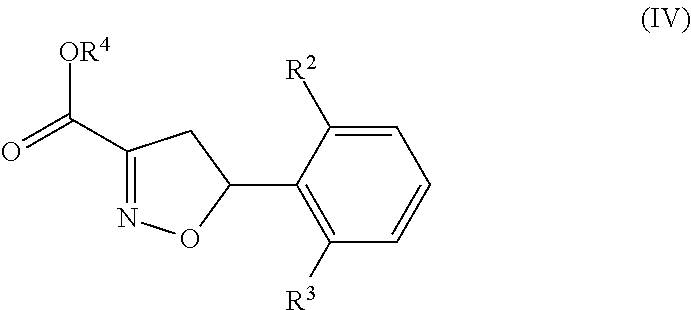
C1(C(=O)[OR4])=NOC(C2=C([R3])C=CC=C2[R2])C1
